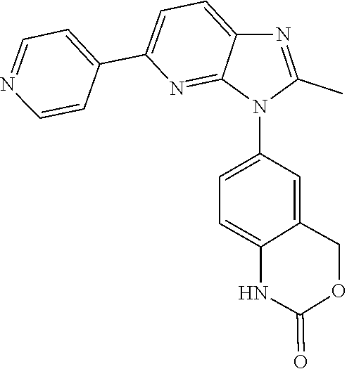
C1=C2C(=NC(C3=CC=NC=C3)=C1)N(C1=CC=C3C(=C1)COC(=O)N3)C(C)=N2
